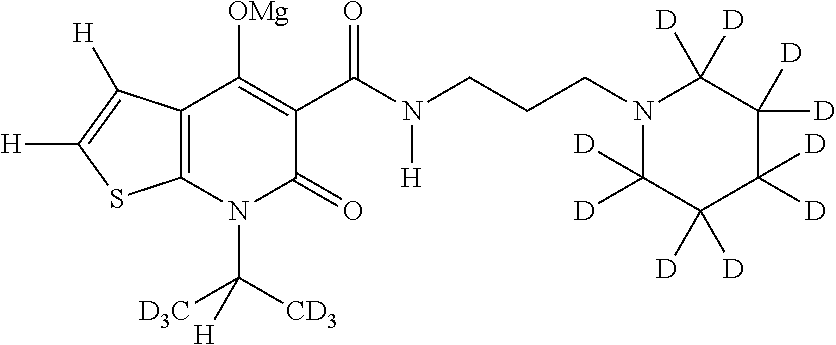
C12=C(N(C([CD3])([D3C])[H])C(=O)C(C(N(CCCN3C([D])([D])C([D])([D])C([D])([D])C([D])([D])C3([D])[D])[H])=O)=C1[OMg])SC([H])=C2[H]
